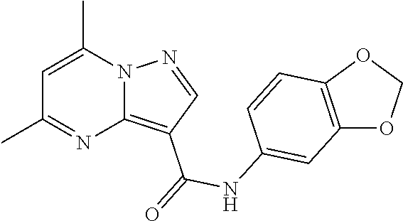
C1=C(C)N2C(=C(C(=O)NC3=CC4=C(C=C3)OCO4)C=N2)N=C1C
